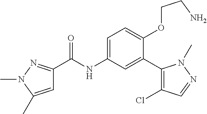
C1=C(C)N(C)N=C1C(=O)NC1=CC=C(OCCN)C(C2=C(Cl)C=NN2C)=C1
